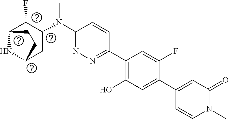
C1(N(C2C(F)C3NC(C2)CC3)C)=NN=C(C2=C(O)C=C(C3=CC(=O)N(C)C=C3)C(F)=C2)C=C1
